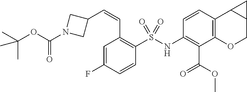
C1=C(F)C=CC(S(NC2=C(C(OC)=O)C3=C(C=C2)C2C(CO3)C2)(=O)=O)=C1C=CC1CN(C(OC(C)(C)C)=O)C1
